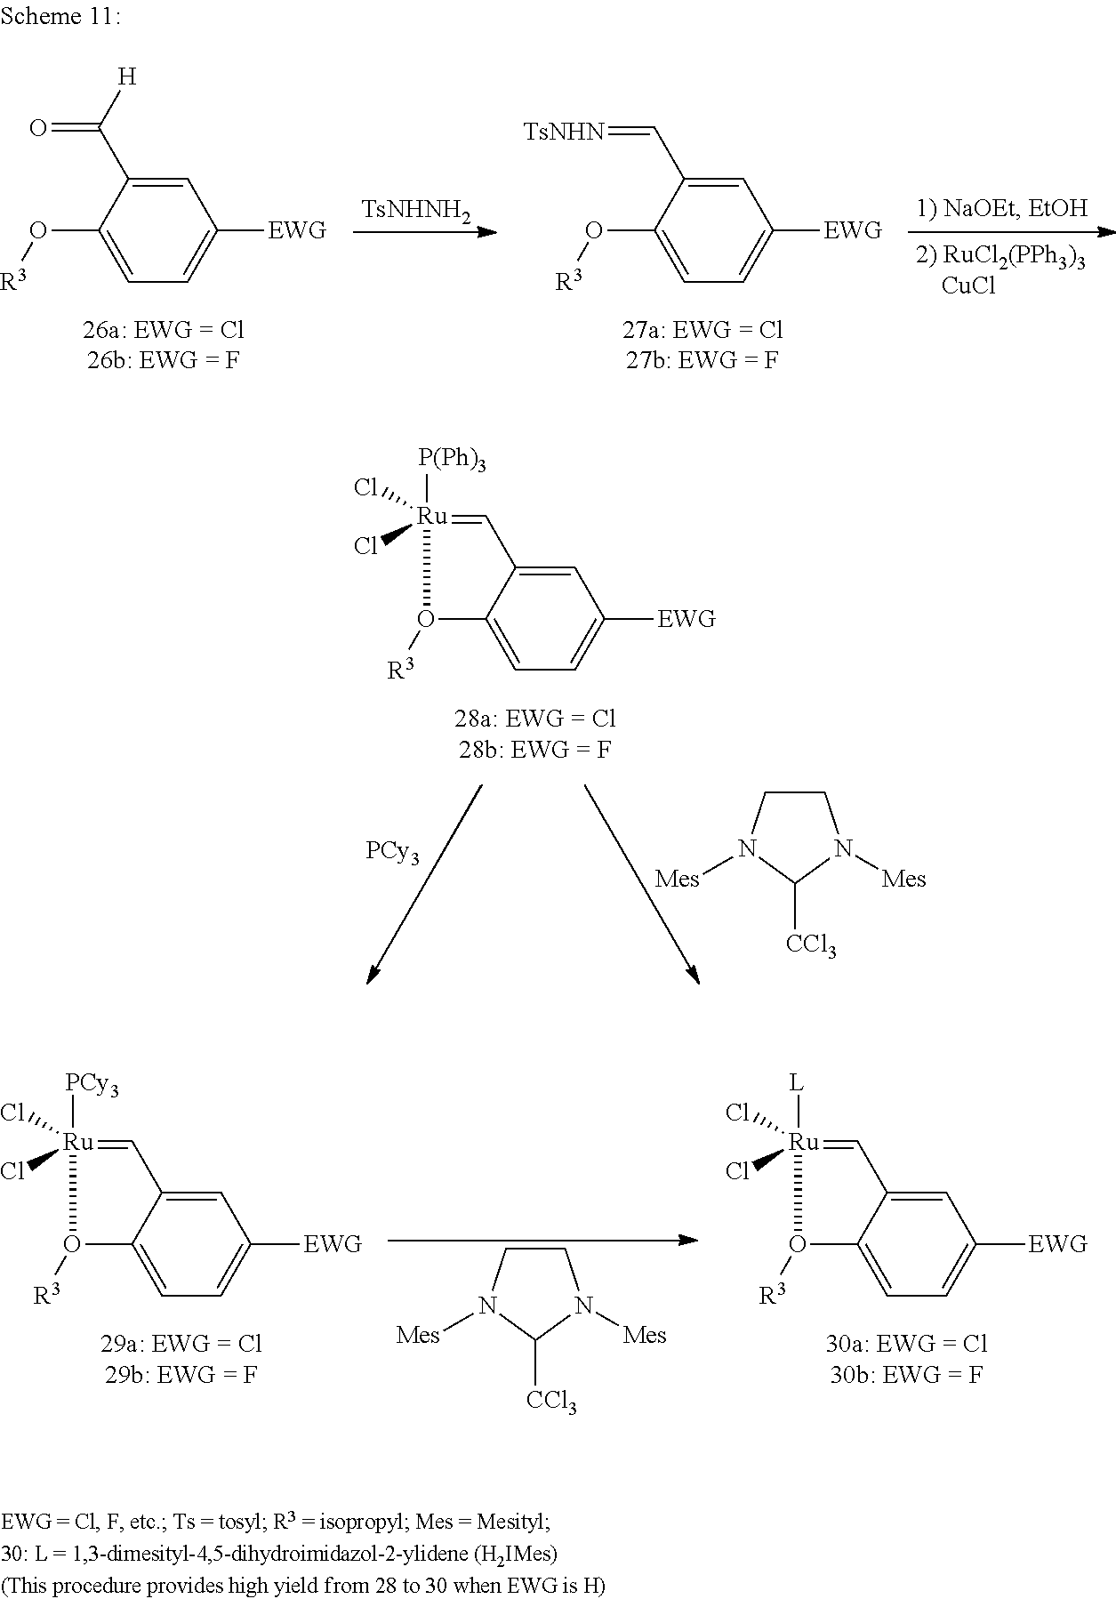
[TsNHNH2].C1=C(C(=O)[H])C(O[R3])=CC=C1[EWG].C1=C(C=[TsNHN])C(O[R3])=CC=C1[EWG].[Ru]1(Cl)(Cl)([P(Ph)3])=CC2=CC([EWG])=CC=C2O1[R3].C1CN([Mes])C([CCl3])N1[Mes].[PCy3].C1CN([Mes])C([CCl3])N1[Mes].[Ru]1(Cl)(Cl)([PCy3])=CC2=CC([EWG])=CC=C2O1[R3].[Ru]1(Cl)(Cl)([L])=CC2=CC([EWG])=CC=C2O1[R3]
